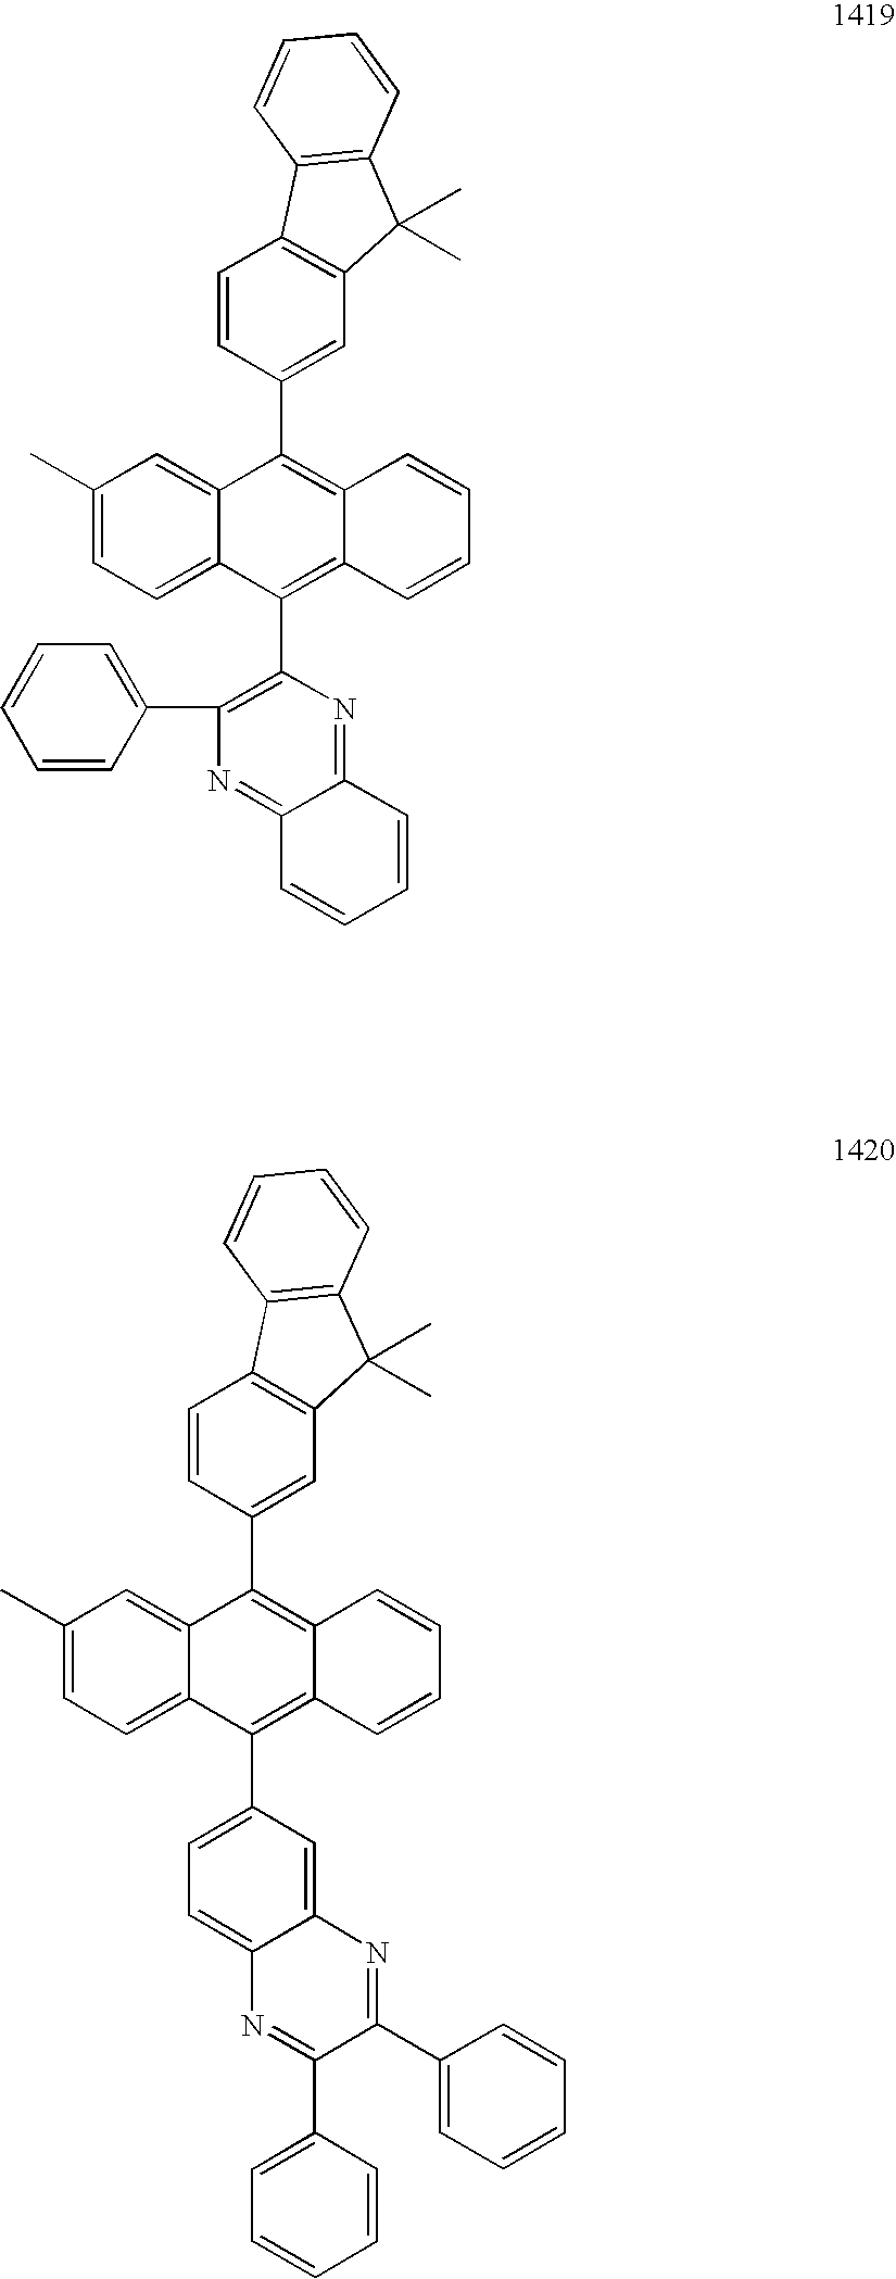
C1(C)=CC=C2C(=C1)C(C1=CC3=C(C=C1)C1=C(C3(C)C)C=CC=C1)=C1C(=C2C2=C(C3=CC=CC=C3)N=C3C(=N2)C=CC=C3)C=CC=C1.C1(C)=CC=C2C(=C1)C(C1=CC3=C(C=C1)C1=C(C3(C)C)C=CC=C1)=C1C(=C2C2=CC=C3C(=C2)N=C(C2=CC=CC=C2)C(C2=CC=CC=C2)=N3)C=CC=C1
